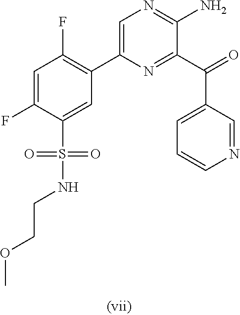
C1=C(F)C(S(NCCOC)(=O)=O)=CC(C2=CN=C(N)C(C(=O)C3=CC=CN=C3)=N2)=C1F
